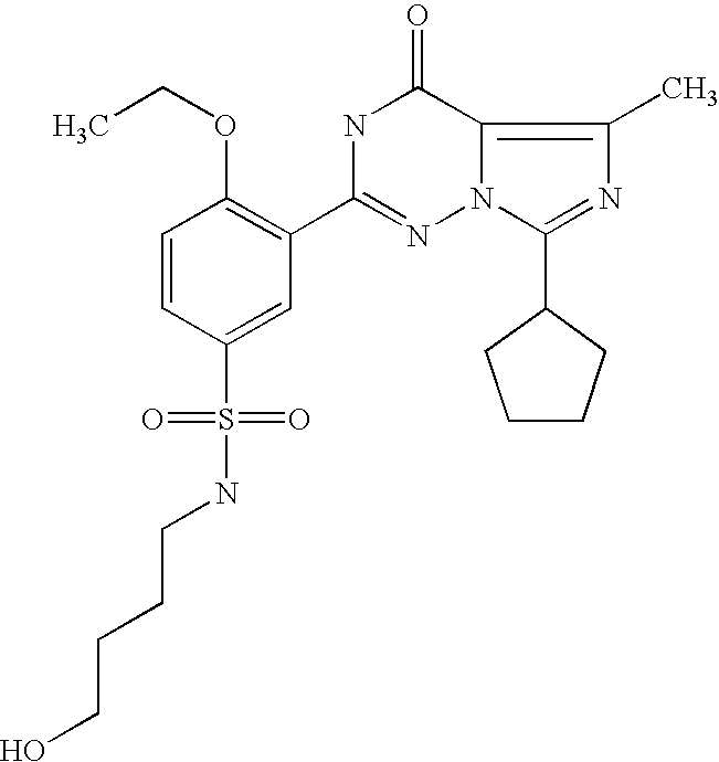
C(CCCO)NS(C1=CC(C2=NN3C(=C(C)N=C3C3CCCC3)C(=O)N2)=C(OCC)C=C1)(=O)=O
